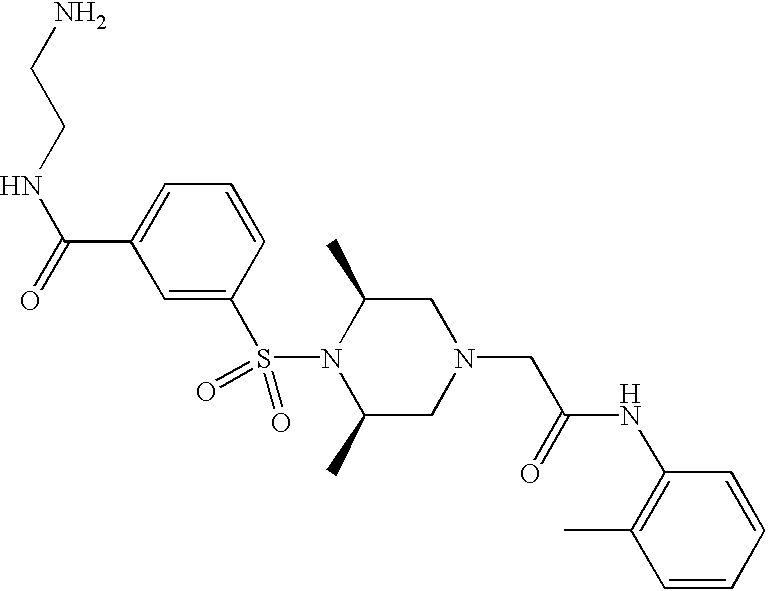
N1(S(C2=CC(C(=O)NCCN)=CC=C2)(=O)=O)C(C)CN(CC(=O)NC2=C(C)C=CC=C2)CC1C
